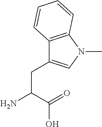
C(C(=O)O)(N)CC1=CN(C)C2=C1C=CC=C2
